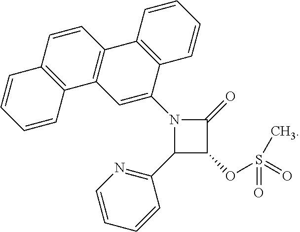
C1=CC2=C(C3=C1C1=C(C(N4C(C5=NC=CC=C5)C(OS(=O)(C)=O)C4=O)=C3)C=CC=C1)C=CC=C2
